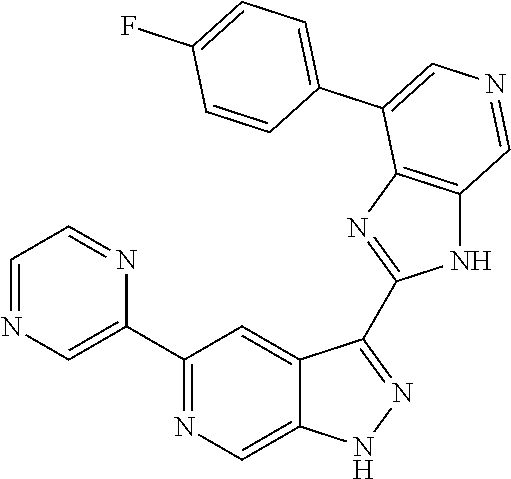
C1(C2=CN=CC=N2)=NC=C2C(=C1)C(C1=NC3=C(N1)C=NC=C3C1=CC=C(F)C=C1)=NN2
